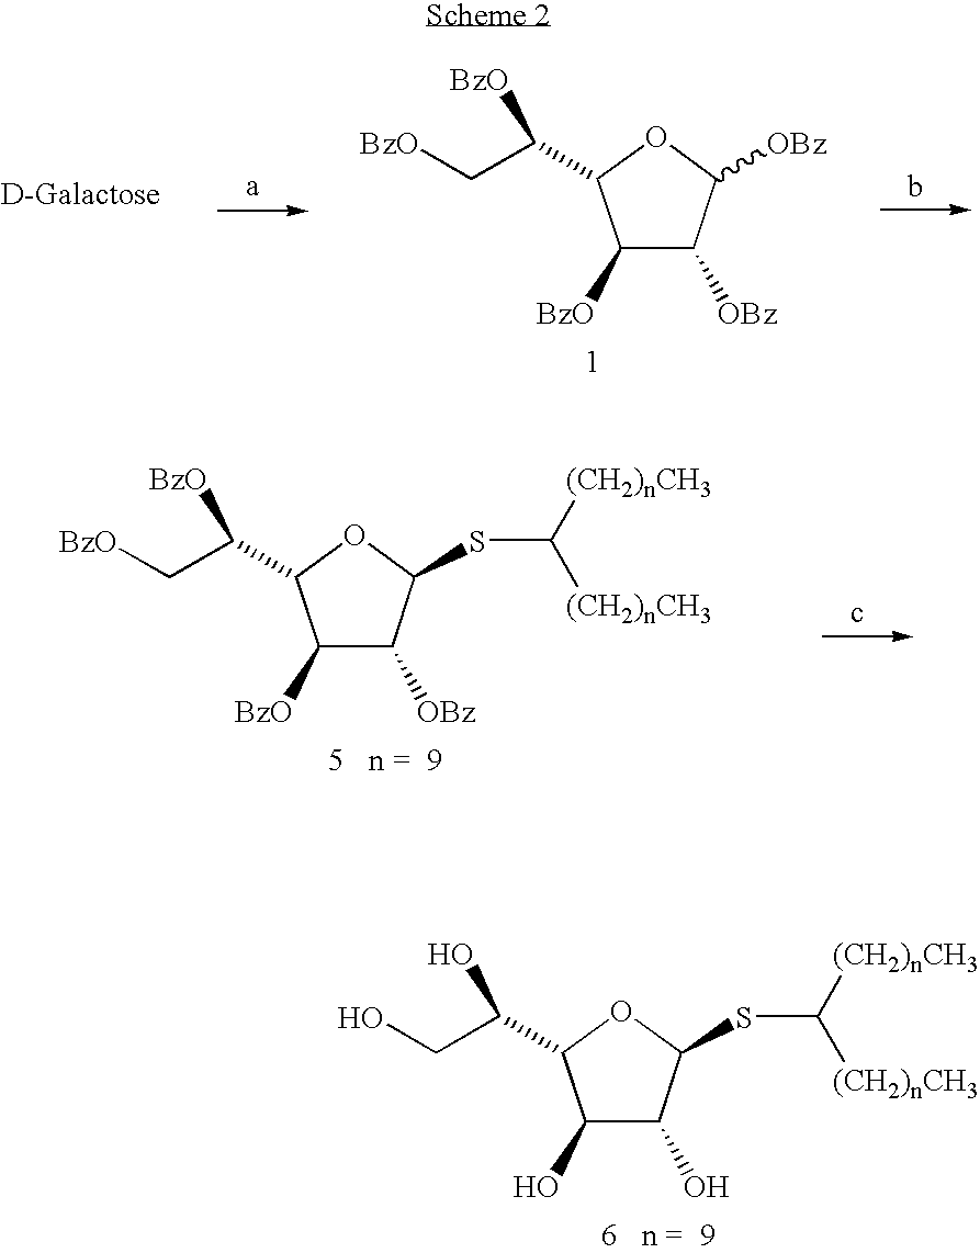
C1([BzO])C([OBz])C([OBz])OC1C([BzO])C[BzO].C1([BzO])C([OBz])C(SC([(CH2)nCH3])[(CH2)nCH3])OC1C([BzO])C[BzO].C1(O)C(O)C(SC([(CH2)nCH3])[(CH2)nCH3])OC1C(O)CO
